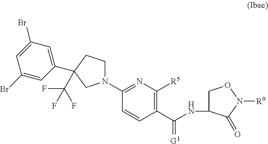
C(NC1CON([R9])C1=O)(C1=C([R5])N=C(N2CCC(C3=CC(Br)=CC(Br)=C3)(C(F)(F)F)C2)C=C1)=[G1]
